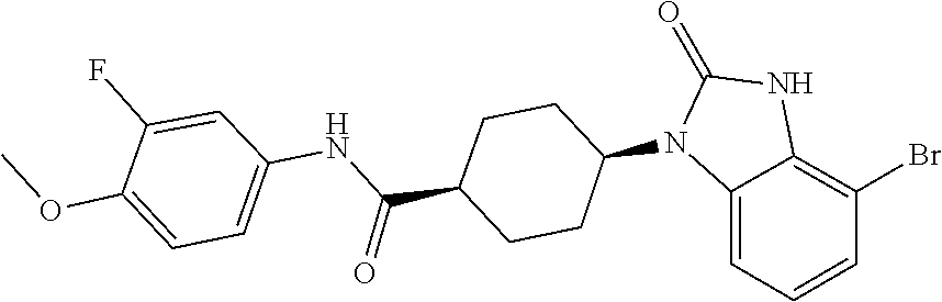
O=C1NC2=C(Br)C=CC=C2N1C1CCC(C(NC2=CC=C(OC)C(F)=C2)=O)CC1
